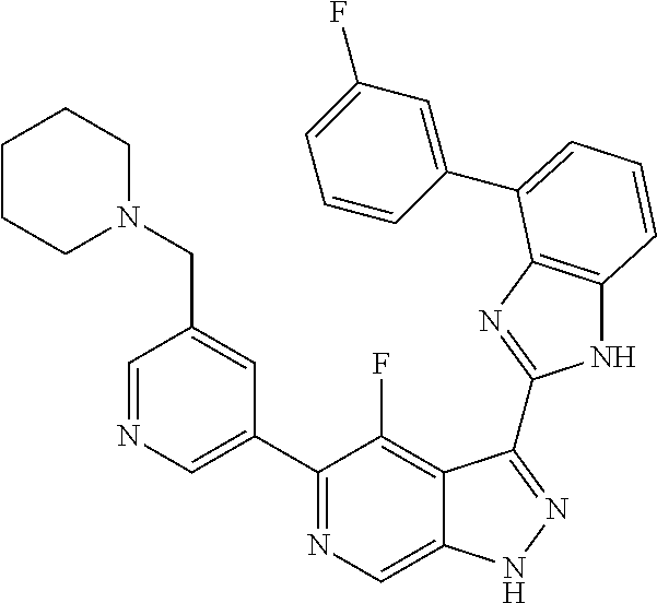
C1=NC=C(C2=NC=C3C(=C2F)C(C2=NC4=C(N2)C=CC=C4C2=CC(F)=CC=C2)=NN3)C=C1CN1CCCCC1
